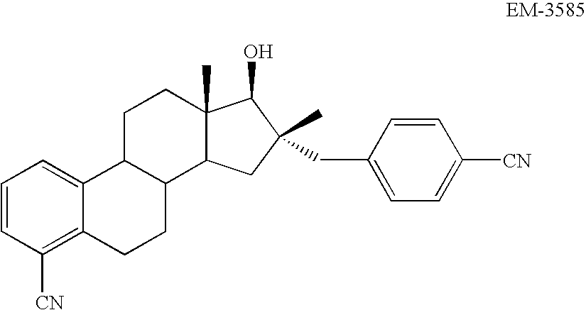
C1=CC([CN])=C2C(=C1)C1C(CC2)C2C(C)(CC1)C(O)C(CC1=CC=C([CN])C=C1)(C)C2
